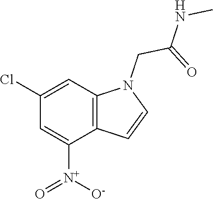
N(C)C(CN1C2=C(C([N+]([O-])=O)=CC(Cl)=C2)C=C1)=O
